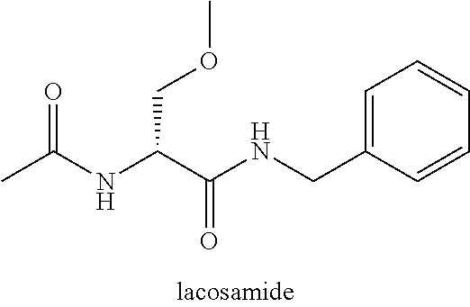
CC(NC(C(NCC1=CC=CC=C1)=O)COC)=O
